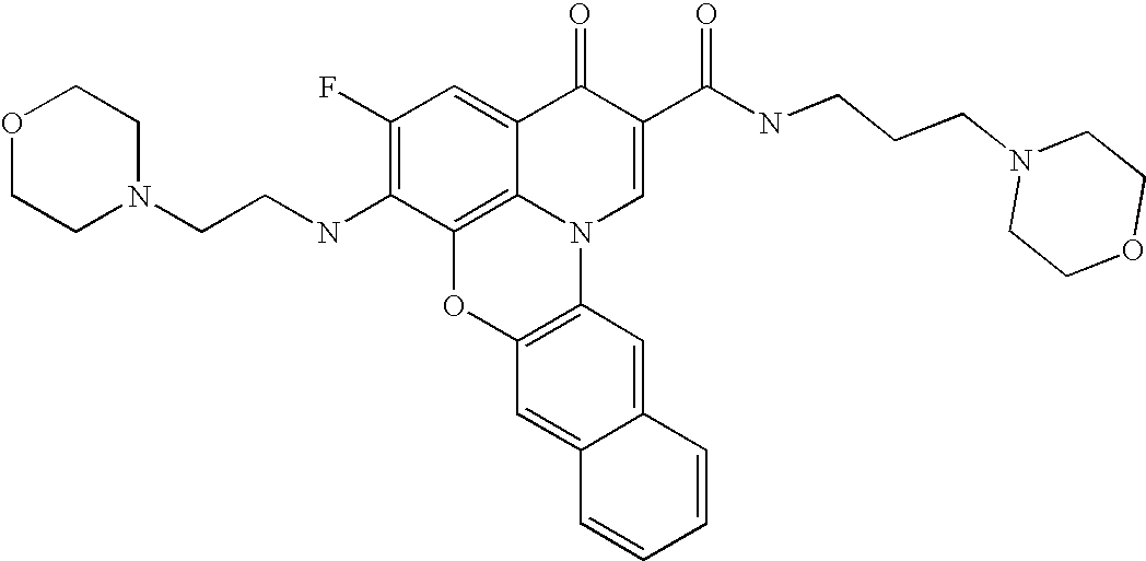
C1(F)=C(NCCN2CCOCC2)C2=C3C(=C1)C(=O)C(C(NCCCN1CCOCC1)=O)=CN3C1=C(O2)C=C2C(=C1)C=CC=C2
